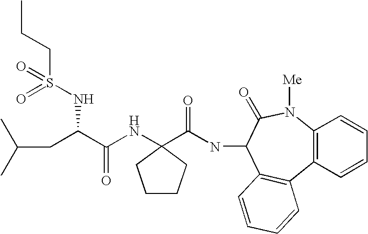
C12=C(N([Me])C(=O)C(NC(=O)C3(NC(C(CC(C)C)NS(=O)(=O)CCC)=O)CCCC3)C3=C1C=CC=C3)C=CC=C2
